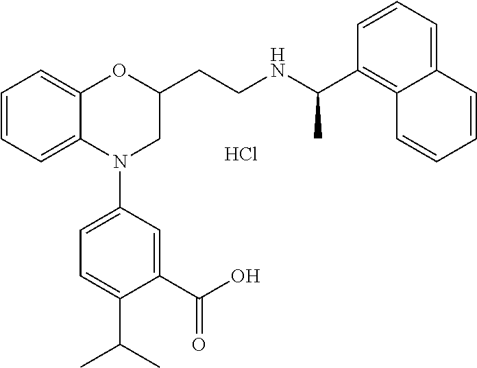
C1=CC=C2C(=C1)OC(CCNC(C1=C3C(=CC=C1)C=CC=C3)C)CN2C1=CC=C(C(C)C)C(C(O)=O)=C1.Cl
